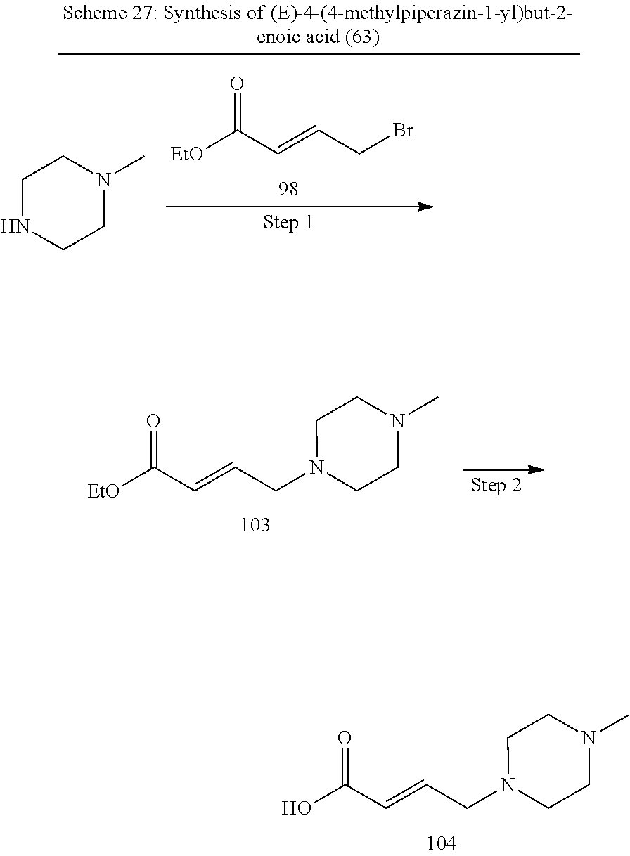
C1NCCN(C)C1.[EtO]C(C=CCBr)=O.OC(C=CCN1CCN(C)CC1)=O.[EtO]C(C=CCN1CCN(C)CC1)=O
